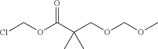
O(C(C(COCOC)(C)C)=O)CCl
